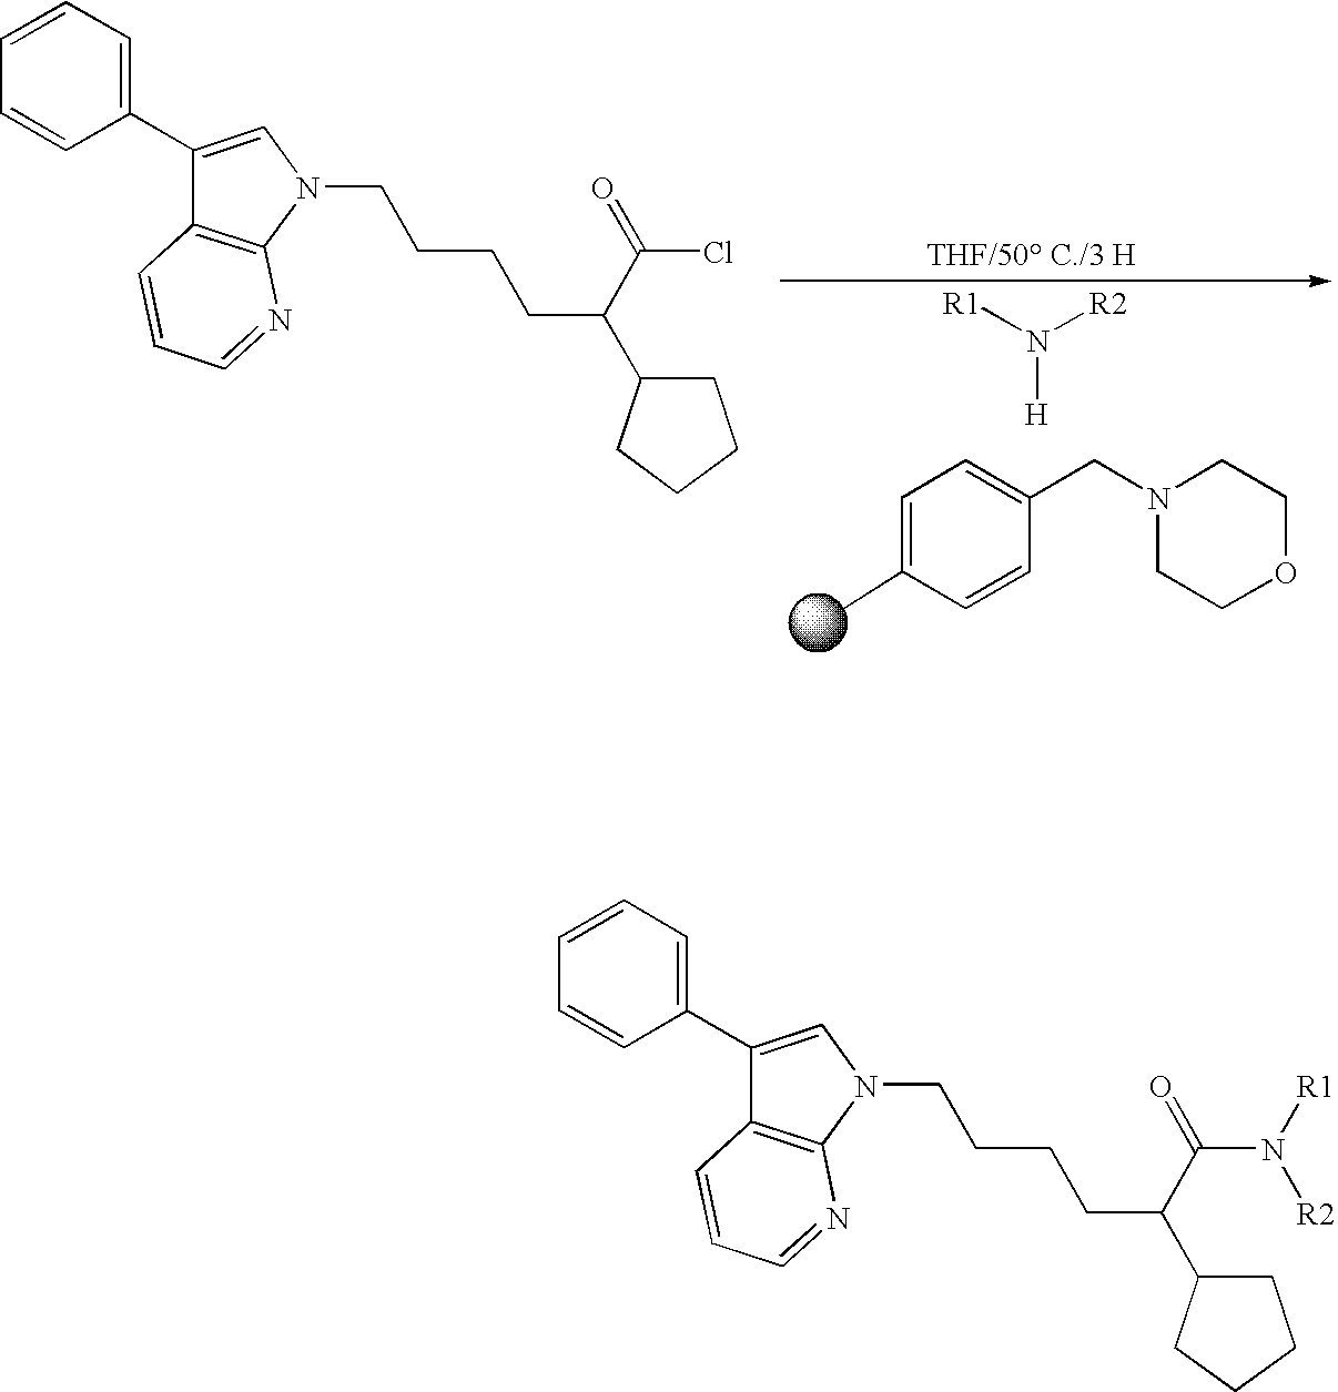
N1(CC2=CC=C(C)C=C2)CCOCC1.N([H])([R1])[R2].C1(C2=CN(CCCCC(C3CCCC3)C(=O)Cl)C3=C2C=CC=N3)=CC=CC=C1.C1(C2=CN(CCCCC(C3CCCC3)C(=O)N([R1])[R2])C3=C2C=CC=N3)=CC=CC=C1
